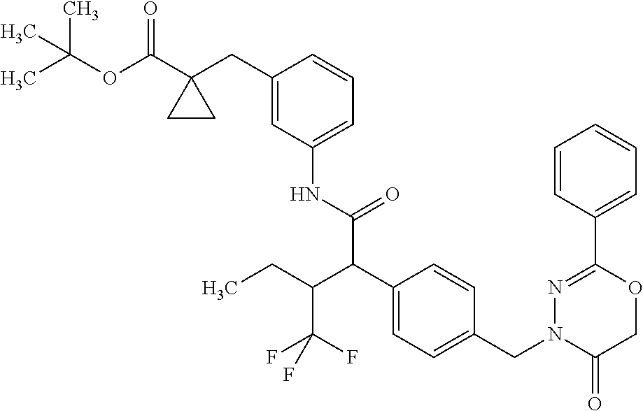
C1=CC(C2=NN(CC3=CC=C(C(C(NC4=CC=CC(CC5(C(OC(C)(C)C)=O)CC5)=C4)=O)C(CC)C(F)(F)F)C=C3)C(=O)CO2)=CC=C1
